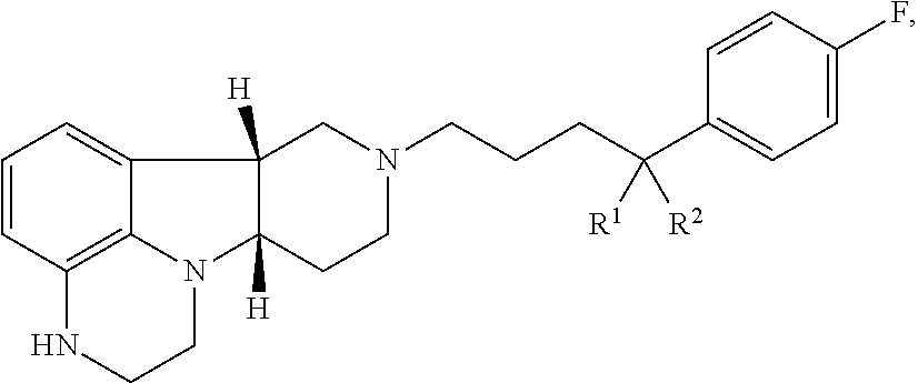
C1=CC2=C3C(=C1)C1([H])CN(CCCC(C4=CC=C(F)C=C4)([R2])[R1])CCC1([H])N3CCN2
